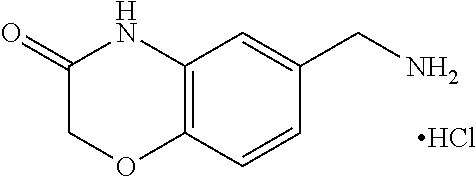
C12=C(C=CC(CN)=C1)OCC(=O)N2.Cl
